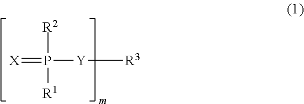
[X]=P([R2])([R1])[Y][R3]
